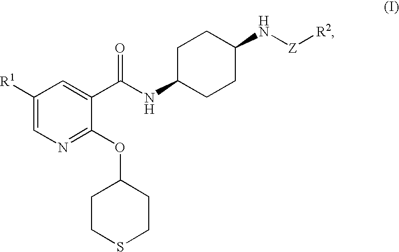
C1CSCCC1OC1=NC=C([R1])C=C1C(NC1CCC(N[Z][R2])CC1)=O
